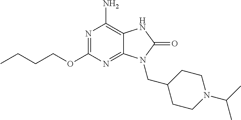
N1=C(OCCCC)N=C2C(=C1N)NC(=O)N2CC1CCN(C(C)C)CC1
